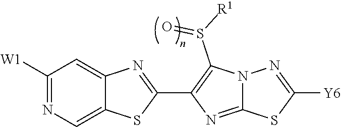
C1([W1])=NC=C2C(=C1)N=C(C1=C(S([R1])=O)N3C(=N1)SC([Y6])=N3)S2
